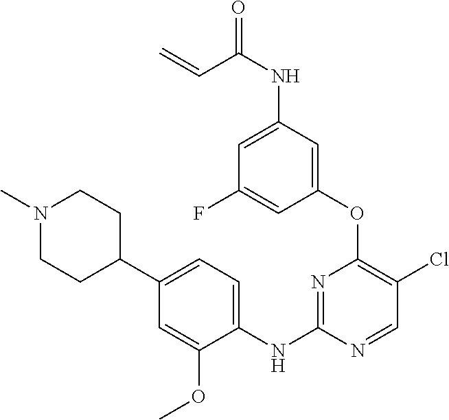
C1(OC2=C(Cl)C=NC(NC3=CC=C(C4CCN(C)CC4)C=C3OC)=N2)=CC(NC(=O)C=C)=CC(F)=C1
